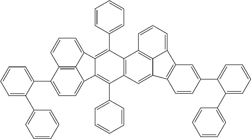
C1(C2=CC=CC=C2C2=CC=CC=C2)=CC=C2C3=C1C=CC=C3C1=C(C3=CC=CC=C3)C3=C(C(C4=CC=CC=C4)=C21)C=C1C2=C3C=CC=C2C2=C1C=CC(C1=CC=CC=C1C1=CC=CC=C1)=C2
